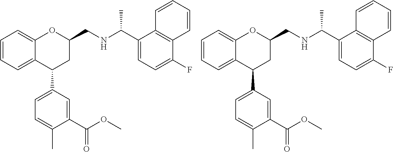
C12=CC=CC=C1C(C1=CC=C(C)C(C(OC)=O)=C1)CC(CNC(C)C1=CC=C(F)C3=C1C=CC=C3)O2.C12=CC=CC=C1C(C1=CC=C(C)C(C(OC)=O)=C1)CC(CNC(C)C1=CC=C(F)C3=C1C=CC=C3)O2
